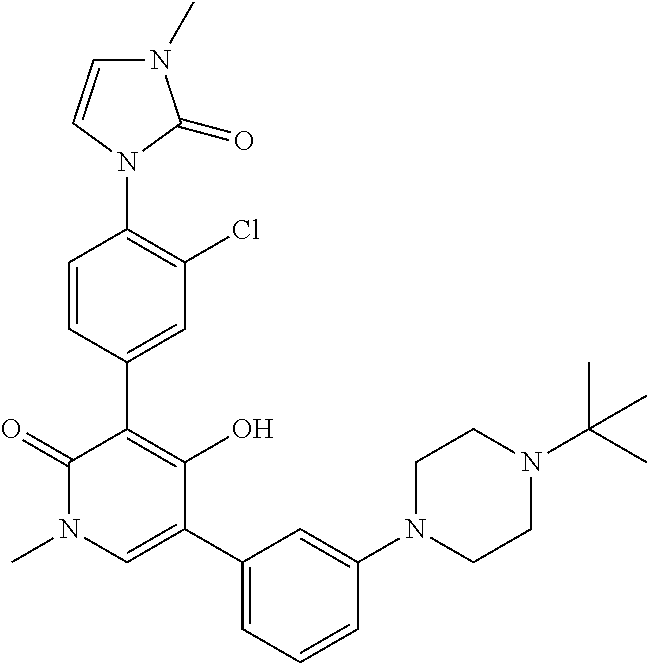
C1=CC(C2=C(O)C(C3=CC=CC(N4CCN(C(C)(C)C)CC4)=C3)=CN(C)C2=O)=CC(Cl)=C1N1C(=O)N(C)C=C1
